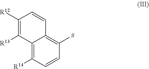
C1([R12])=C([R13])C2=C([R14])C=CC([#])=C2C=C1
